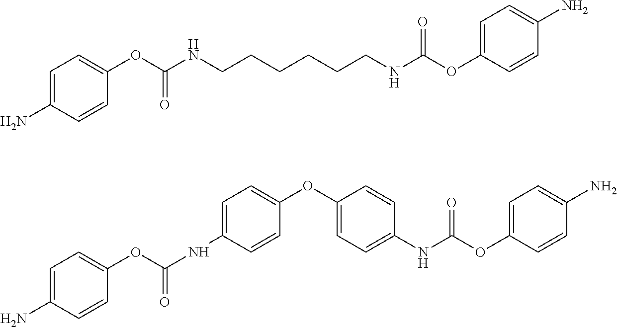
C1=C(N)C=CC(OC(NCCCCCCNC(OC2=CC=C(N)C=C2)=O)=O)=C1.C1=C(N)C=CC(OC(NC2=CC=C(OC3=CC=C(NC(OC4=CC=C(N)C=C4)=O)C=C3)C=C2)=O)=C1
